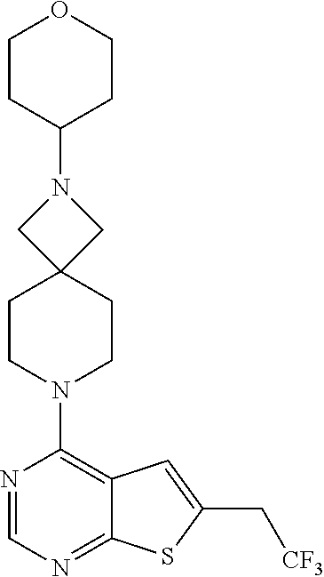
C1(N2CC3(C2)CCN(C2=C4C(=NC=N2)SC(C[CF3])=C4)CC3)CCOCC1
